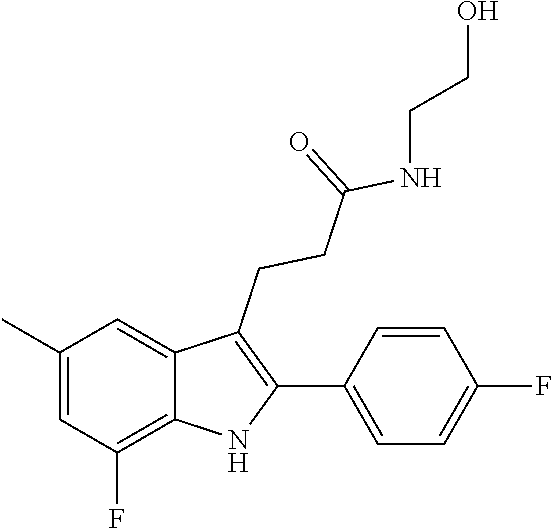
N(C(CCC1=C(C2=CC=C(F)C=C2)NC2=C(F)C=C(C)C=C12)=O)CCO
